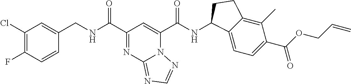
C1(Cl)=C(F)C=CC(CNC(C2=NC3=NC=NN3C(C(NC3C4=CC=C(C(OCC=C)=O)C(C)=C4CC3)=O)=C2)=O)=C1
